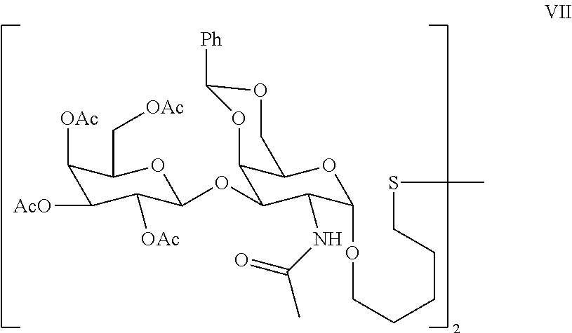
[OAc]C1C([AcO])C([OAc])C(OC2C3C(OC(OCCCCCSC)C2NC(C)=O)COC([Ph])O3)OC1C[OAc]
